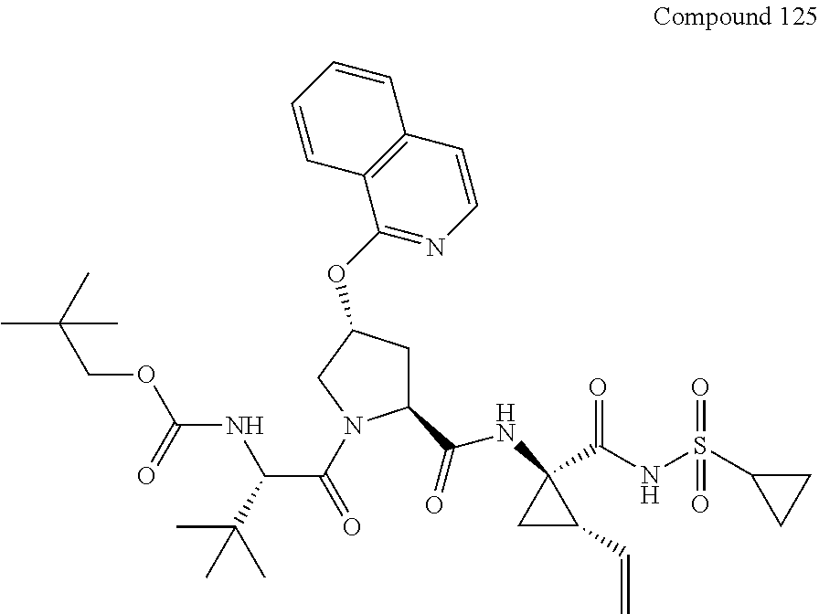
C(NC1(C(NS(=O)(=O)C2CC2)=O)CC1C=C)(=O)C1CC(OC2=NC=CC3=C2C=CC=C3)CN1C(C(NC(=O)OCC(C)(C)C)C(C)(C)C)=O
